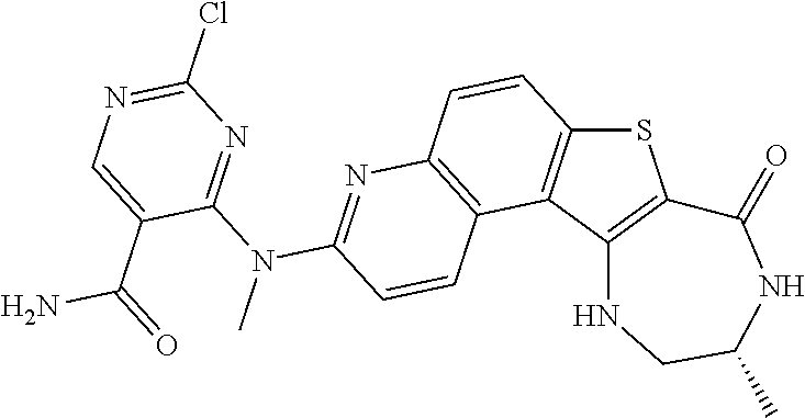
C12=C(C3=C(S1)C(=O)NC(C)CN3)C1=C(C=C2)N=C(N(C2=NC(Cl)=NC=C2C(=O)N)C)C=C1
